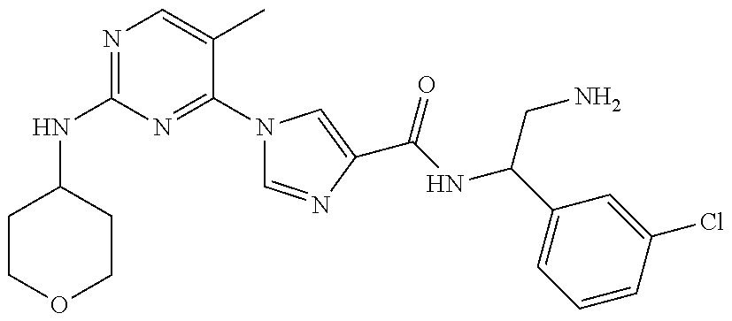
N(C1=NC=C(C)C(N2C=NC(C(=O)NC(CN)C3=CC=CC(Cl)=C3)=C2)=N1)C1CCOCC1
